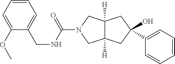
C12([H])C([H])(CN(C(NCC3=CC=CC=C3OC)=O)C1)CC(C1=CC=CC=C1)(O)C2
